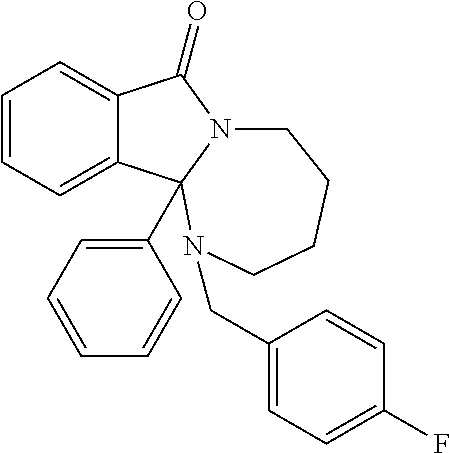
C12=CC=CC=C1C1(C3=CC=CC=C3)N(C2=O)CCCCN1CC1=CC=C(F)C=C1
